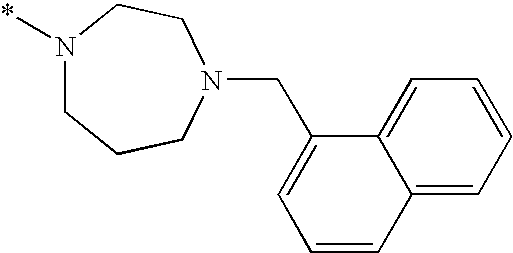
N1(*)CCCN(CC2=CC=CC3=CC=CC=C23)CC1
